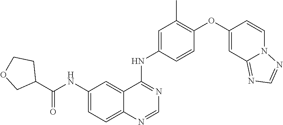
C1(NC(C2CCOC2)=O)=CC=C2C(=C1)C(NC1=CC(C)=C(OC3=CC4=NC=NN4C=C3)C=C1)=NC=N2
